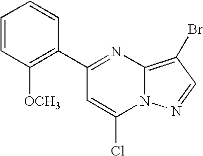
C1=CC([OCH3])=C(C2=NC3=C(Br)C=NN3C(Cl)=C2)C=C1
